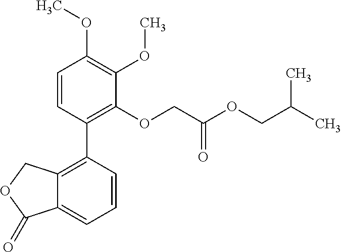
C12=C(C3=C(OCC(OCC(C)C)=O)C(OC)=C(OC)C=C3)C=CC=C1C(=O)OC2
